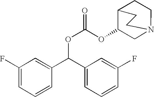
C1(OC(OC(C2=CC=CC(F)=C2)C2=CC(F)=CC=C2)=O)CN2CCC1CC2
